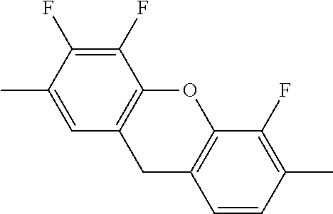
C12=C(OC3=C(C1)C=CC(C)=C3F)C(F)=C(F)C(C)=C2
